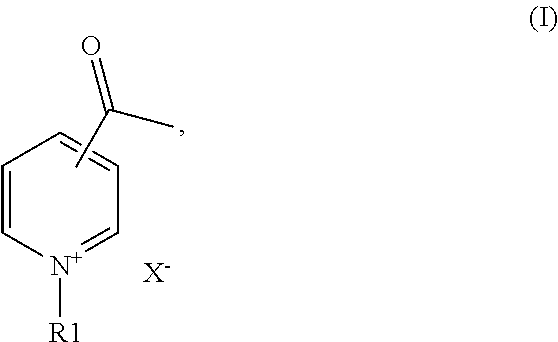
C1=C[N+]([R1])=CC=C1.CC(C)=O.[X-]
